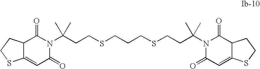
N1(C(CCSCCCSCCC(N2C(=O)C=C3C(C2=O)CCS3)(C)C)(C)C)C(=O)C2C(=CC1=O)SCC2
